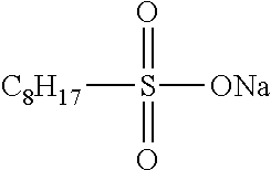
[C8H17]S(=O)(=O)[ONa]
